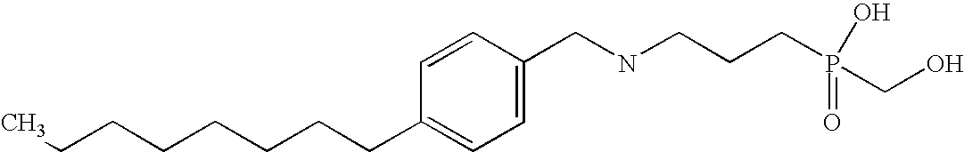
C(C1=CC=C(CNCCCP(O)(=O)CO)C=C1)CCCCCCC
